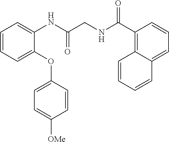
C1=CC=C(OC2=CC=C([OMe])C=C2)C(NC(CNC(C2=C3C(=CC=C2)C=CC=C3)=O)=O)=C1
